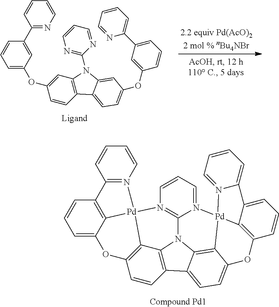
C12=N(C=CC=C1)C[Pd]13C4=C2C=CC=C4OC2=C1C1=C(C=C2)C2=CC=C4C5=C2N1C1=N3C=CC=N1[Pd]51C2=C(O4)C=CC=C2C2=CC=CC=N12.C1(C2=CC(OC3=CC4=C(C=C3)C3=CC=C(OC5=CC(C6=CC=CC=N6)=CC=C5)C=C3N4C3=NC=CC=N3)=CC=C2)=NC=CC=C1
